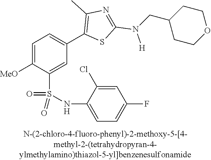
C1=C([MeO])C(S(NC2=CC=C(F)C=C2Cl)(=O)=O)=CC(C2=C(C)N=C(N([H])CC3CCOCC3)S2)=C1
